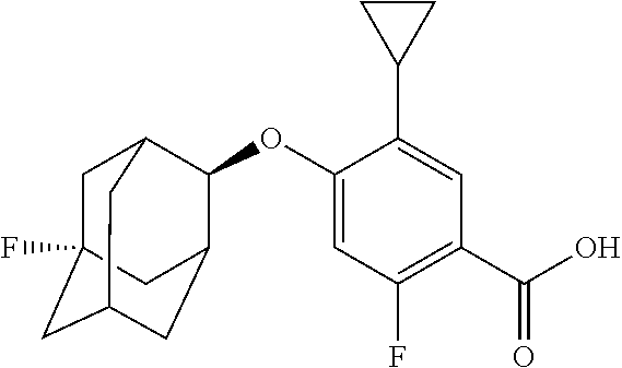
O(C1=CC(F)=C(C(O)=O)C=C1C1CC1)C1C2CC3CC(F)(CC1C3)C2
